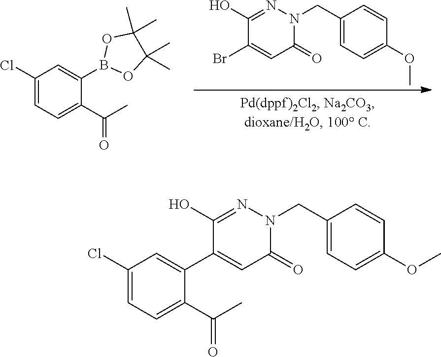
C1(CN2C(=O)C=C(Br)C(O)=N2)=CC=C(OC)C=C1.C1(Cl)=CC=C(C(C)=O)C(B2OC(C)(C)C(C)(C)O2)=C1.C1(Cl)=CC=C(C(C)=O)C(C2=CC(=O)N(CC3=CC=C(OC)C=C3)N=C2O)=C1
